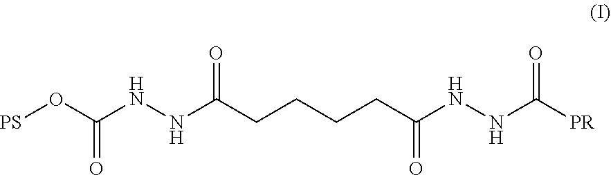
C(NNC(CCCCC(NNC([PR])=O)=O)=O)(O[PS])=O
